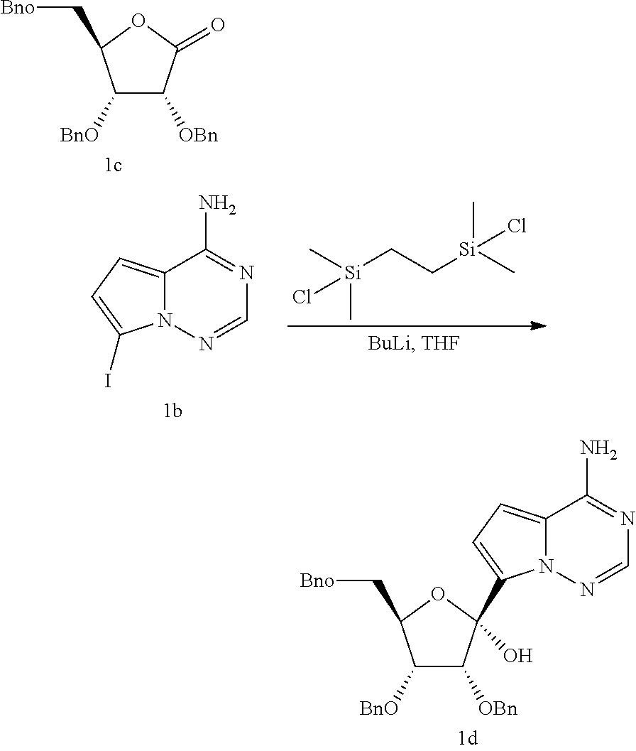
C1([BnO])C([OBn])C(=O)OC1C[Bno].C12=CC=C(I)N1N=CN=C2N.[Si](CC[Si](C)(C)Cl)(C)(C)Cl.C1([BnO])C([OBn])C(O)(C2=CC=C3N2N=CN=C3N)OC1C[Bno]
